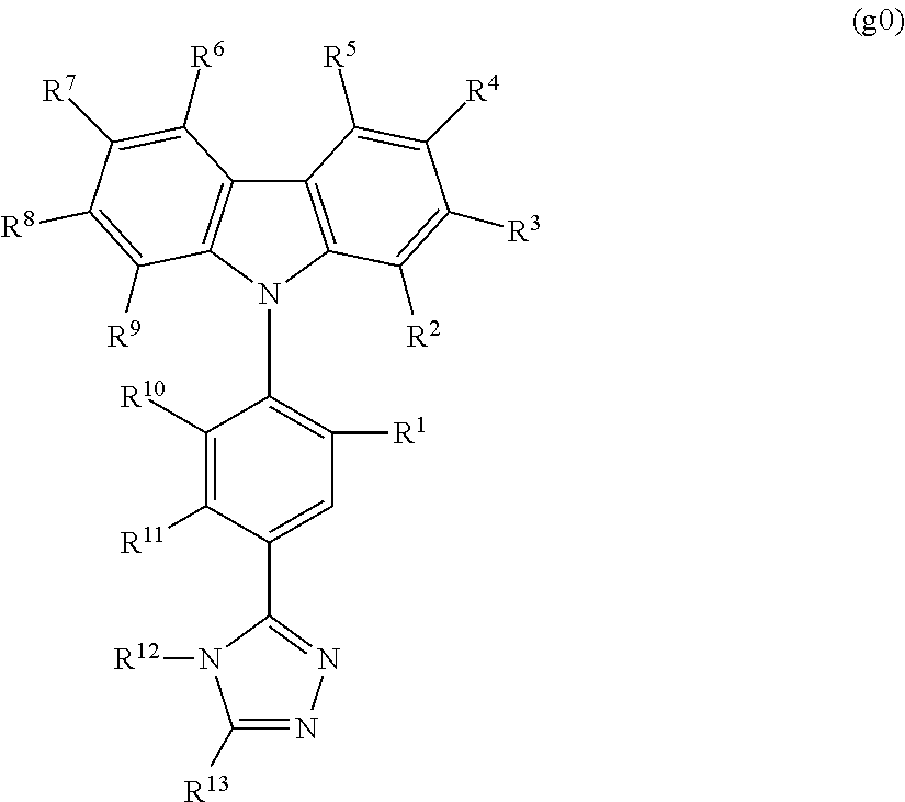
C12=C(N(C3=C([R1])C=C(C4=NN=C([R13])N4[R12])C([R11])=C3[R10])C3=C1C([R6])=C([R7])C([R8])=C3[R9])C([R2])=C([R3])C([R4])=C2[R5]
